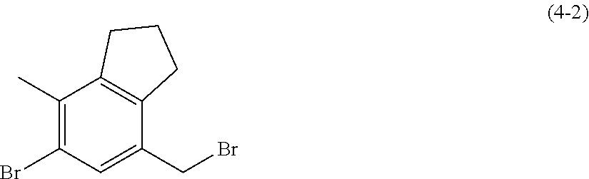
C1(C)=C(Br)C=C(CBr)C2=C1CCC2
